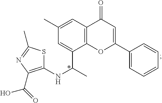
C1(NC(C)C2=CC(C)=CC3=C2OC(C2=CC=CC=C2)=CC3=O)=C(C(=O)O)N=C(C)S1
